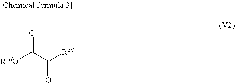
[R4dO]C(=O)C([R5d])=O
